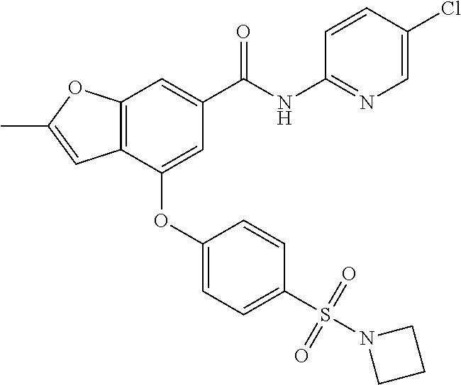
C12=C(C(OC3=CC=C(S(N4CCC4)(=O)=O)C=C3)=CC(C(NC3=NC=C(Cl)C=C3)=O)=C1)C=C(C)O2
